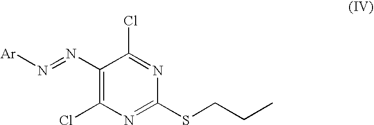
C1(N=N[Ar])=C(Cl)N=C(SCCC)N=C1Cl
